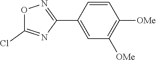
C1=CC(C2=NOC(Cl)=N2)=CC([OMe])=C1[OMe]
